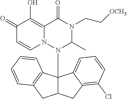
C1(=O)C=CN2C(=C1O)C(=O)N(CC[OCH3])C(C)N2C12C(CC3=C(Cl)C=CC=C13)CC1=C2C=CC=C1
